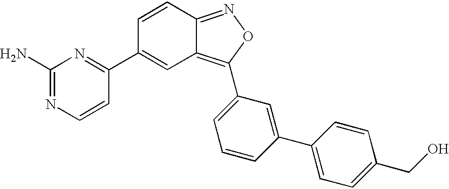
C12=C(C3=CC=CC(C4=CC=C(CO)C=C4)=C3)ON=C1C=CC(C1=NC(N)=NC=C1)=C2
